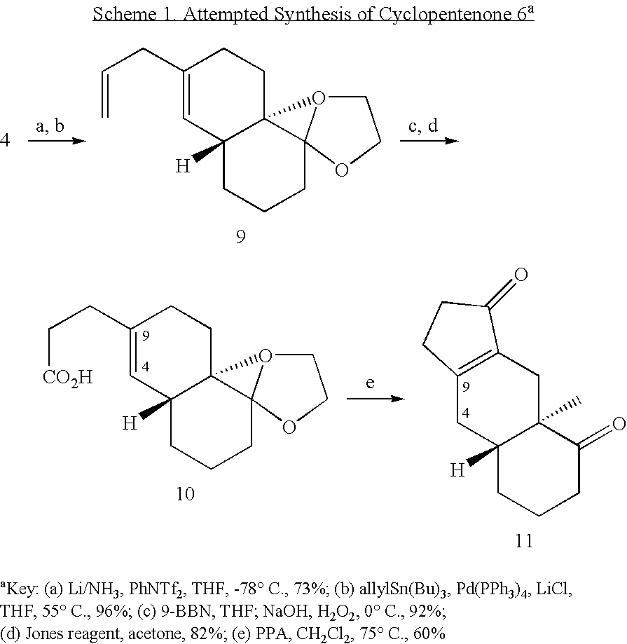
C(=C)CC1=CC2([H])C3(CC1)O1CCOC31CCC2.C([CO2H])CC1=CC2([H])C3(CC1)O1CCOC31CCC2.C12([H])CCCC(=O)C1(C)CC1=C(C2)CCC1=O
